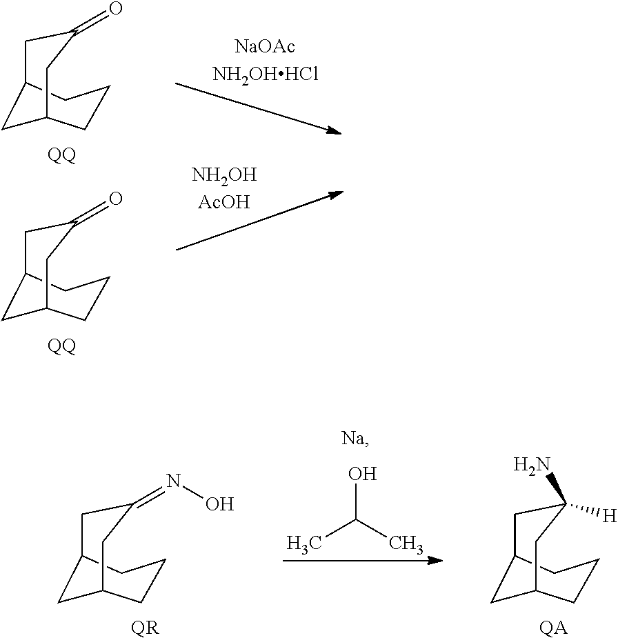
C1C2CC(N)([H])CC(CC1)C2.[QA].C1C2CC(=NO)CC(CC1)C2.[QR].OC(C)C.C1C2CC(=O)CC(CC1)C2.[QQ].C1C2CC(=O)CC(CC1)C2.[QQ]
